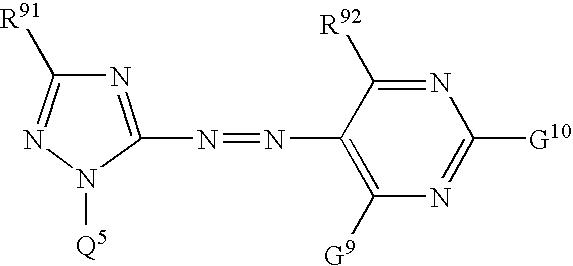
N1=C([R91])N=C(N=NC2=C([G9])N=C([G10])N=C2[R92])N1[Q5]
